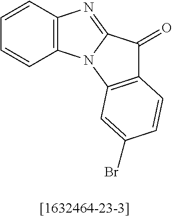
C1=CC2=C(C=C1)N1C(=N2)C(=O)C2=C1C=C(Br)C=C2
